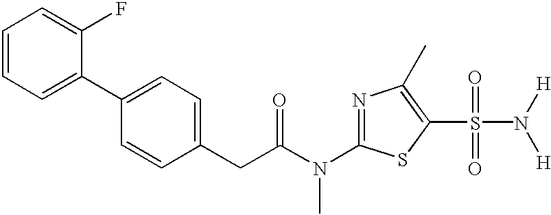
C1=CC=C(C2=CC=C(CC(N(C3=NC(C)=C(S(=O)(=O)N([H])[H])S3)C)=O)C=C2)C(F)=C1
